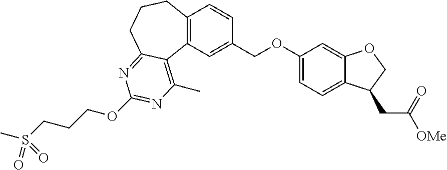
C12=C(C=C(COC3=CC=C4C(=C3)OCC4CC([OMe])=O)C=C1)C1=C(C)N=C(OCCCS(C)(=O)=O)N=C1CCC2
